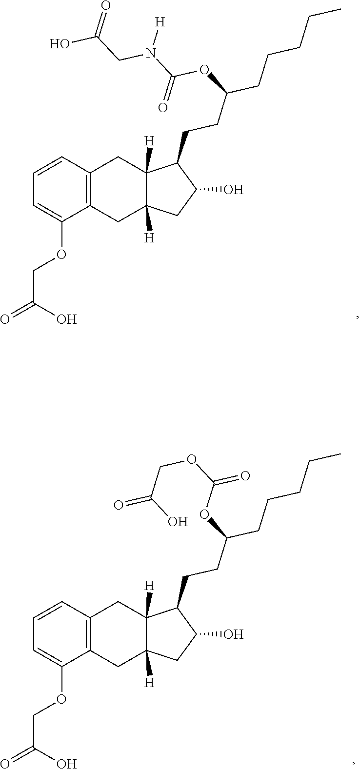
C(O)(=O)COC1=CC=CC2=C1CC1([H])C([H])(C2)C(CCC(CCCCC)OC(N(CC(O)=O)[H])=O)C(O)C1.C(O)(=O)COC1=CC=CC2=C1CC1([H])C([H])(C2)C(CCC(CCCCC)OC(OCC(O)=O)=O)C(O)C1
